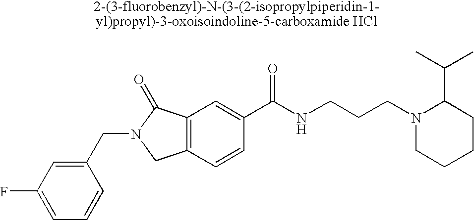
C1=C(F)C=C(CN2CC3=C(C2=O)C=C(C(NCCCN2CCCCC2C(C)C)=O)C=C3)C=C1
